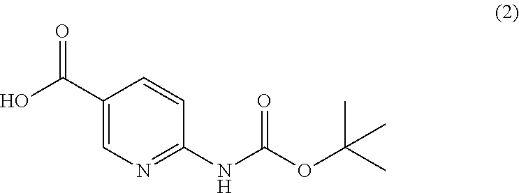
C1(C(O)=O)=CN=C(NC(OC(C)(C)C)=O)C=C1
